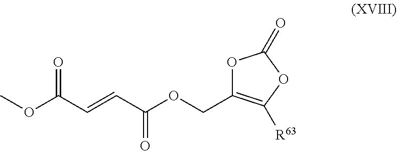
C(C(=O)OCC1=C([R63])OC(=O)O1)=CC(OC)=O
